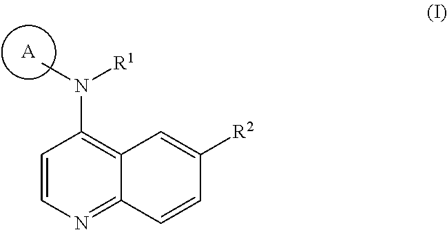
[A].C1=CN=C2C(=C1N(C)[R1])C=C([R2])C=C2
